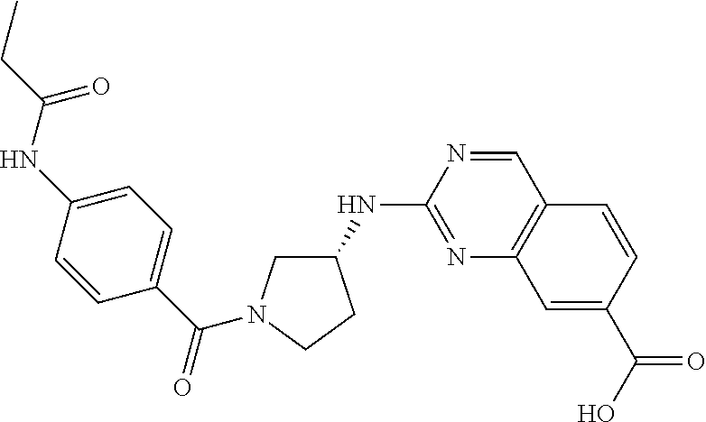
C1(NC2=NC3=C(C=N2)C=CC(C(O)=O)=C3)CN(C(C2=CC=C(NC(=O)CC)C=C2)=O)CC1
